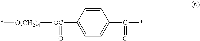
C1=CC([OC](=O)[O(CH2)4]*)=CC=C1C(*)=O
